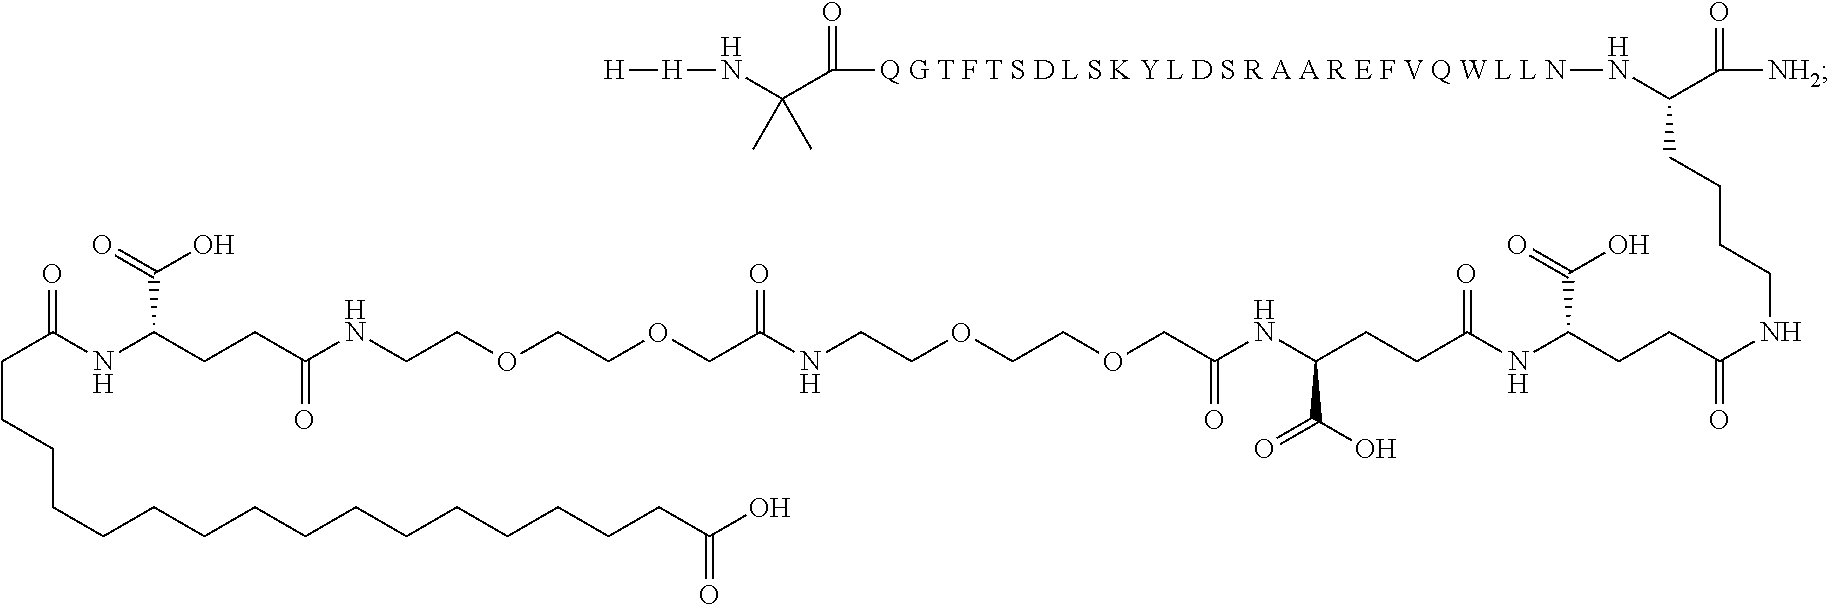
[H][H]NC(C([Q G T F T S D L S K Y L D S R A A R E F V Q W L L N]NC(C([NH2])=O)CCCCNC(=O)CCC(NC(CCC(NC(COCCOCCNC(COCCOCCNC(CCC(NC(CCCCCCCCCCCCCCCCC(O)=O)=O)C(=O)O)=O)=O)=O)C(O)=O)=O)C(=O)O)=O)(C)C
